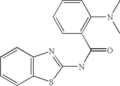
C1=CC2=C(C=C1)SC(NC(=O)C1=C(N(C)C)C=CC=C1)=N2
